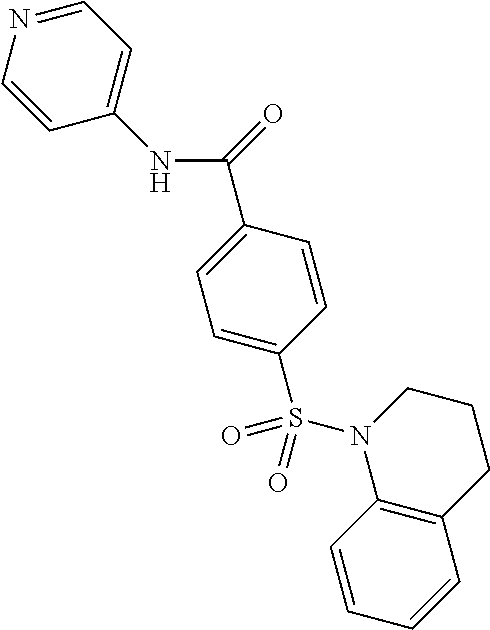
C(C1=CC=C(S(N2C3=C(CCC2)C=CC=C3)(=O)=O)C=C1)(=O)NC1=CC=NC=C1
